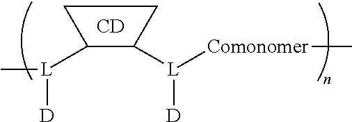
[CD].C1([L]([D])C)C([L]([Comonomer]C)[D])CC1
